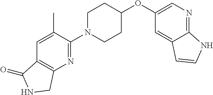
N1=C(N2CCC(OC3=CN=C4C(=C3)C=CN4)CC2)C(C)=CC2=C1CNC2=O
